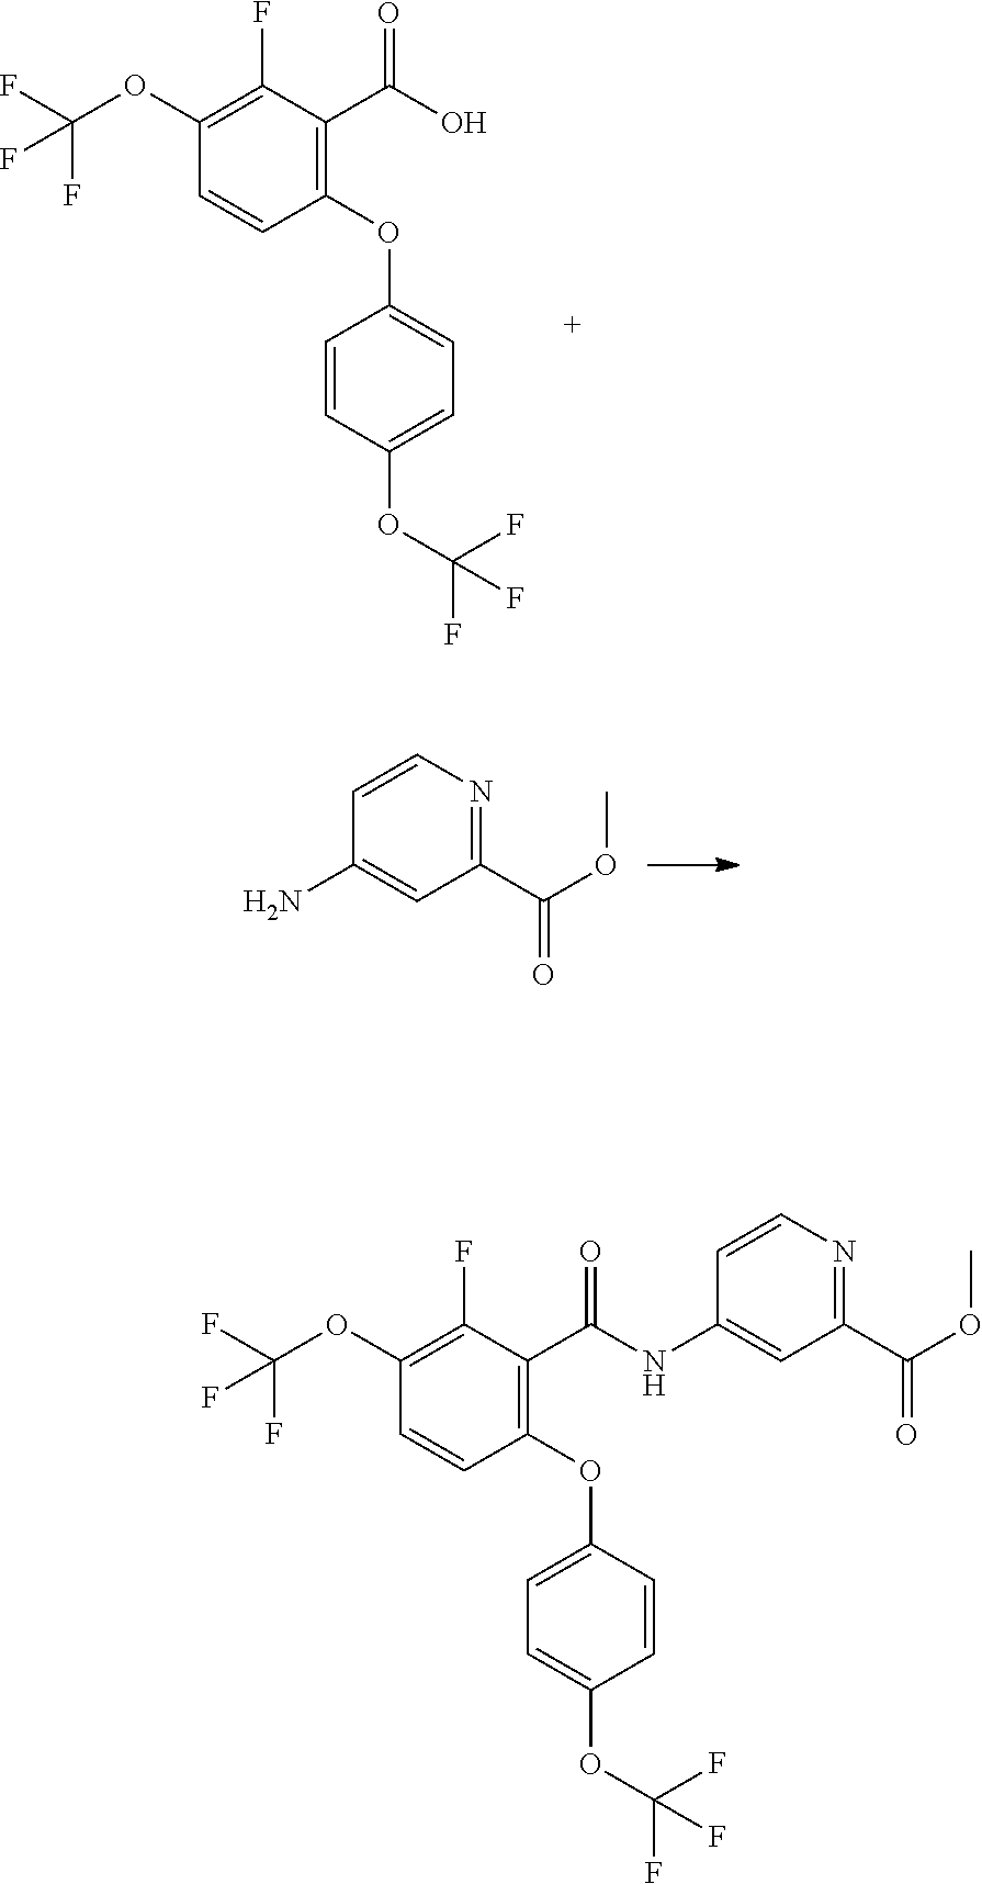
O(C1=C(F)C(C(O)=O)=C(OC2=CC=C(OC(F)(F)F)C=C2)C=C1)C(F)(F)F.C1=CN=C(C(OC)=O)C=C1N.O(C1=C(F)C(C(NC2=CC(C(=O)OC)=NC=C2)=O)=C(OC2=CC=C(OC(F)(F)F)C=C2)C=C1)C(F)(F)F
